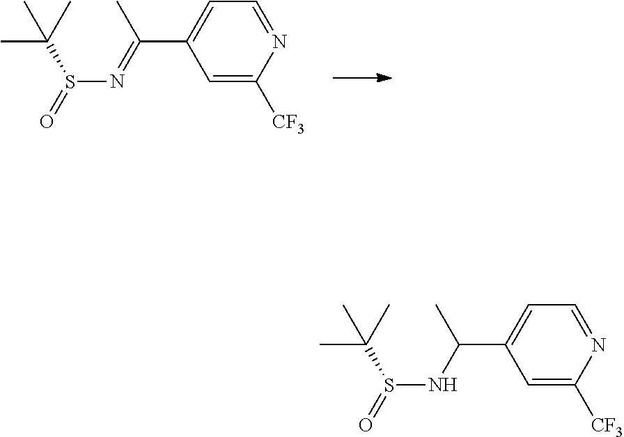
C1=C(C(=NS(=O)C(C)(C)C)C)C=C([CF3])N=C1.C1=C(C(NS(=O)C(C)(C)C)C)C=C([CF3])N=C1
